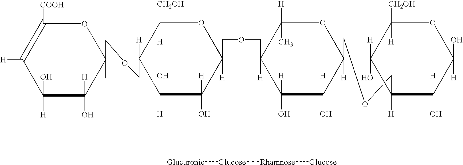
[Glucose]([Glucuronic])[Rhamnose][Glucose].C1(O)([H])C([H])(O)C(C)(COCC2([H])C(O)([H])C([H])(O)C([H])(COCC3([H])C(O)([H])C([H])(O)C([H])(COCC4([H])C(O)([H])C([H])([CH2OH])OC(O)([H])C4([H])O)OC3(C)[H])OC2([H])[CH2OH])OC([COOH])=C1[H]
